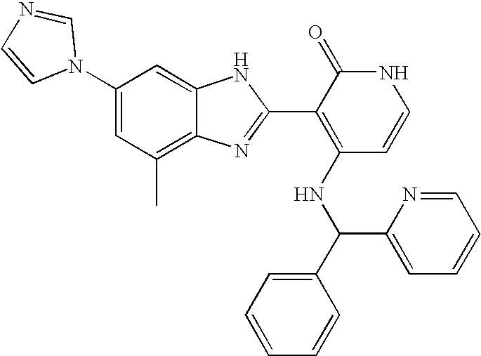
C1(C)=C2C(=CC(N3C=NC=C3)=C1)NC(C1=C(NC(C3=CC=CC=C3)C3=CC=CC=N3)C=CNC1=O)=N2
